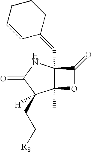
C12(C=C3C=CCCC3)C(C)(OC1=O)C(CC[R8])([H])C(=O)N2
